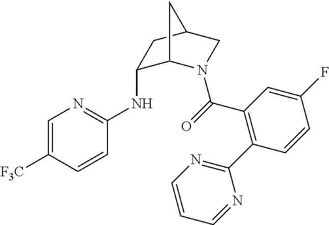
C1=C([F3C])C=CC(NC2C3N(C(=O)C4=C(C5=NC=CC=N5)C=CC(F)=C4)CC(C2)C3)=N1
